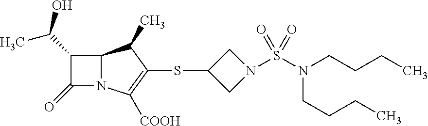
C12N(C([COOH])=C(SC3CN(S(N(CCCC)CCCC)(=O)=O)C3)C1C)C(=O)C2C(O)C
